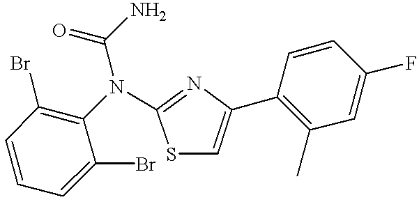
C1=CC(Br)=C(N(C2=NC(C3=C(C)C=C(F)C=C3)=CS2)C(=O)N)C(Br)=C1
